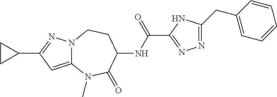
C12=CC(C3CC3)=NN1CCC(NC(C1=NN=C(CC3=CC=CC=C3)N1)=O)C(=O)N2C
